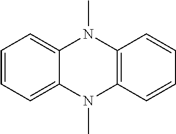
C12=CC=CC=C1N(C)C1=C(N2C)C=CC=C1
